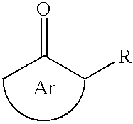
CC(C[R])=O.[Ar]
